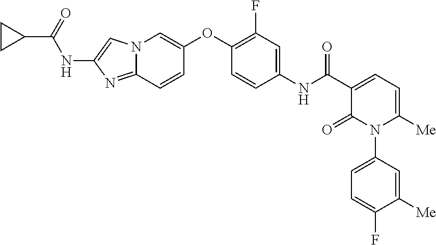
N12C(=NC(NC(C3CC3)=O)=C1)C=CC(OC1=C(F)C=C(NC(=O)C3=CC=C([Me])N(C4=CC=C(F)C([Me])=C4)C3=O)C=C1)=C2
